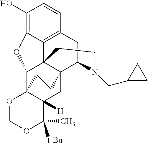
C1(O)=C2C3=C(C=C1)CC1C45C3(C(C3(C([H])(C4)C(C)([t-Bu])OCO3)CC5)O2)CCN1CC1CC1
